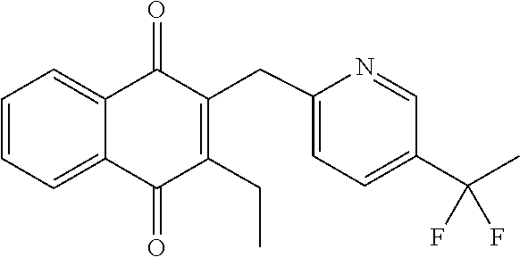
C1=CC=C2C(=C1)C(=O)C(CC1=CC=C(C(C)(F)F)C=N1)=C(CC)C2=O
